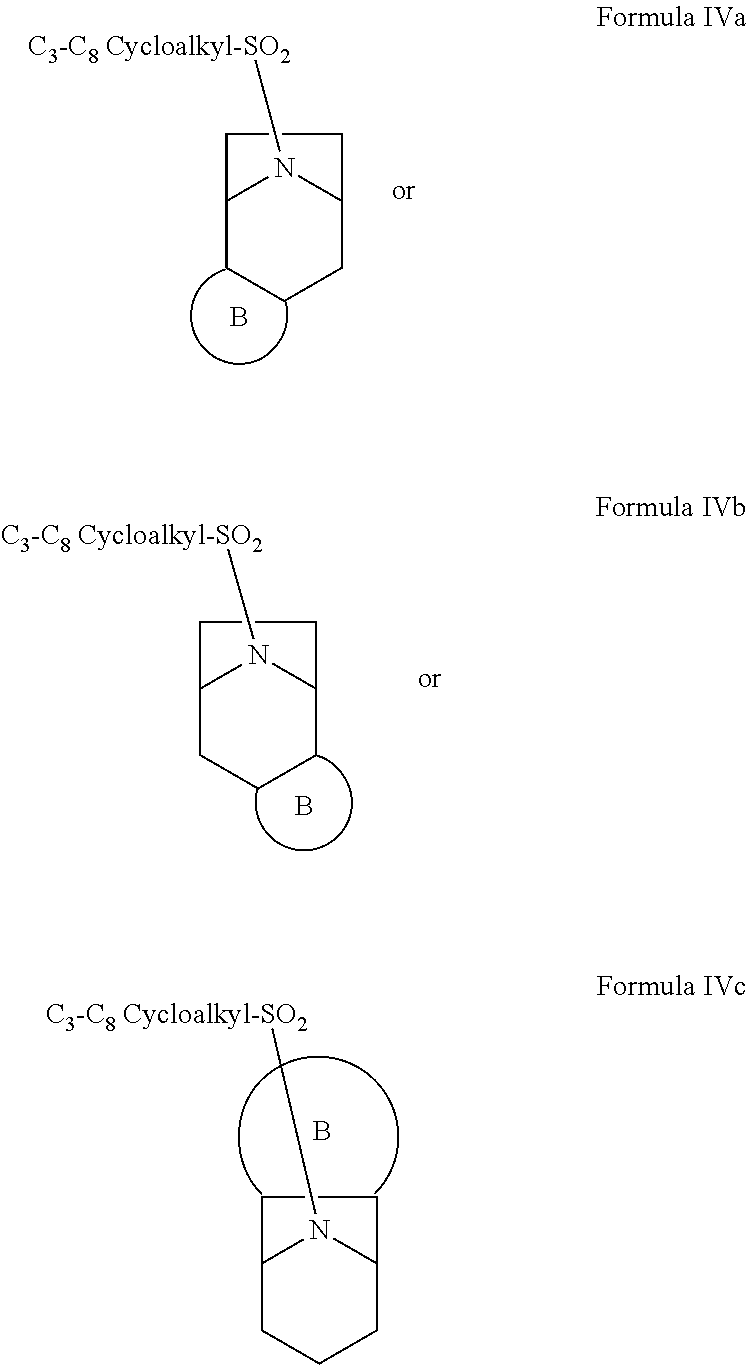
C1CC2N([C3-C8 Cycloalkyl-SO2])C(C1)CC2.B.C1CC2N([C3-C8 Cycloalkyl-SO2])C(C1)CC2.B.C1CC2N([C3-C8 Cycloalkyl-SO2])C(C1)CC2.B
